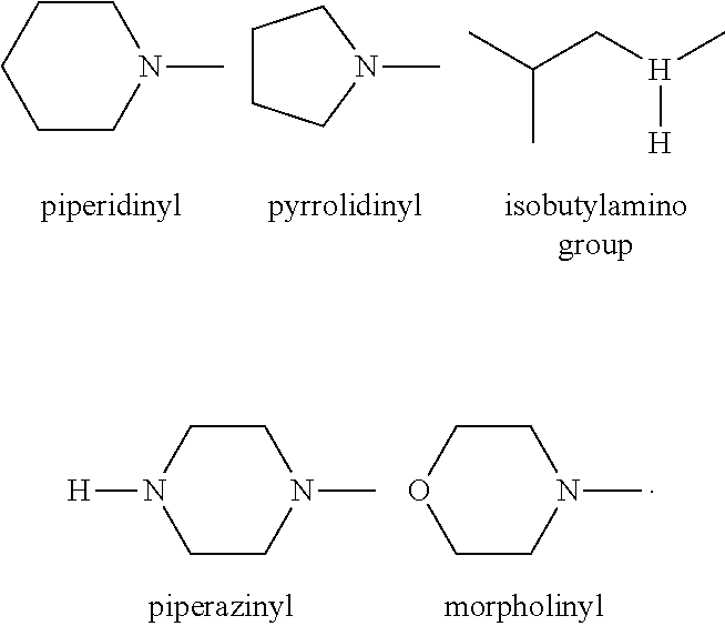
C1CN(C)CCC1.N1(C)CCCC1.CC(C[H](C)[H])C.C1CN(C)CCN1[H].C1CN(C)CCO1
